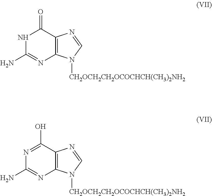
C12=C(C(=O)NC(N)=N1)N=CN2[CH2OCH2CH2OCOCHCH(CH3)2NH2].C12=C(C(O)=NC(N)=N1)N=CN2[CH2OCH2CH2OCOCHCH(CH3)2NH2]
